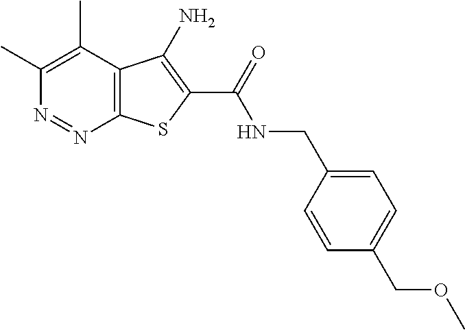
C1(C)=C(C)C2=C(N=N1)SC(C(=O)NCC1=CC=C(COC)C=C1)=C2N
